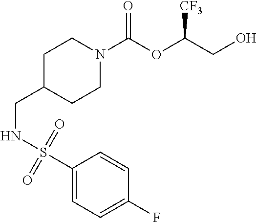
C1CN(C(OC(CO)[CF3])=O)CCC1CNS(C1=CC=C(F)C=C1)(=O)=O
